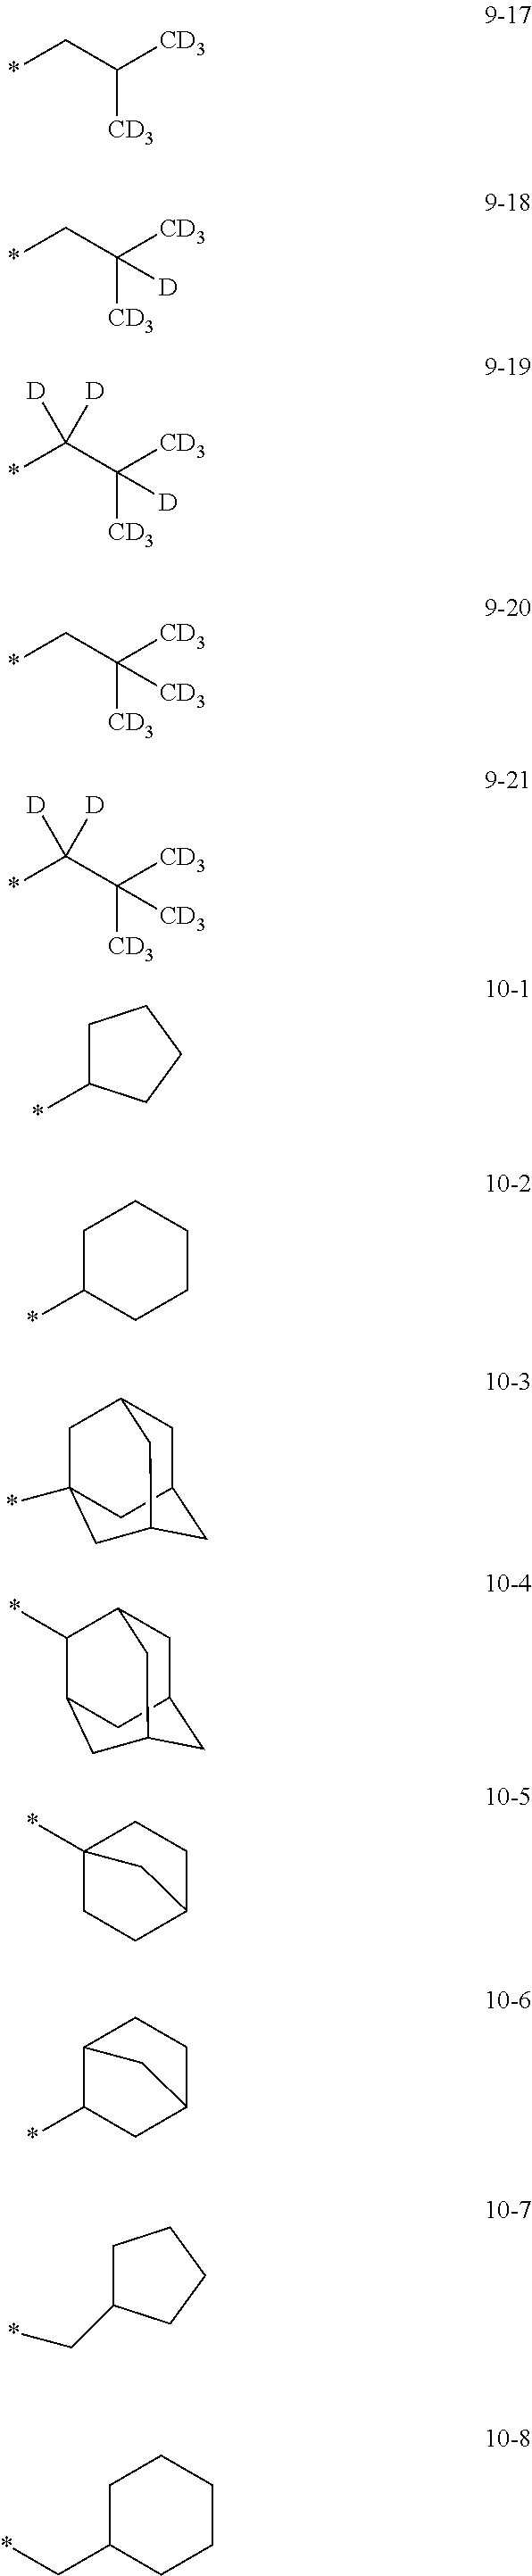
C([CD3])(C*)[CD3].C([CD3])(C*)([CD3])[D].C([CD3])(C(*)([D])[D])([CD3])[D].C([CD3])(C*)([CD3])[CD3].C([CD3])(C(*)([D])[D])([CD3])[CD3].C1C(*)CCC1.C1C(*)CCCC1.C1C2CC3CC(*)(CC1C3)C2.C1C2CC3CC(C(*)C1C3)C2.C1C2CCC(*)(C1)C2.C1C2CC(*)C(C1)C2.C1C(C*)CCC1.C1CCC(C*)CC1
